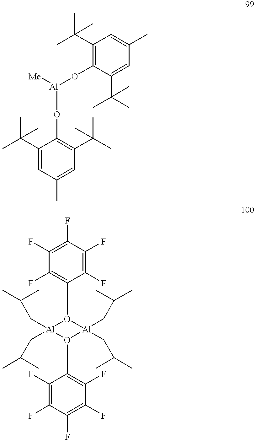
C1(F)=C(F)C(F)=C(F)C(F)=C1O1[Al](CC(C)C)(CC(C)C)O(C2=C(F)C(F)=C(F)C(F)=C2F)[Al]1(CC(C)C)CC(C)C.C1(C(C)(C)C)=C(O[Al]([Me])OC2=C(C(C)(C)C)C=C(C)C=C2C(C)(C)C)C(C(C)(C)C)=CC(C)=C1
